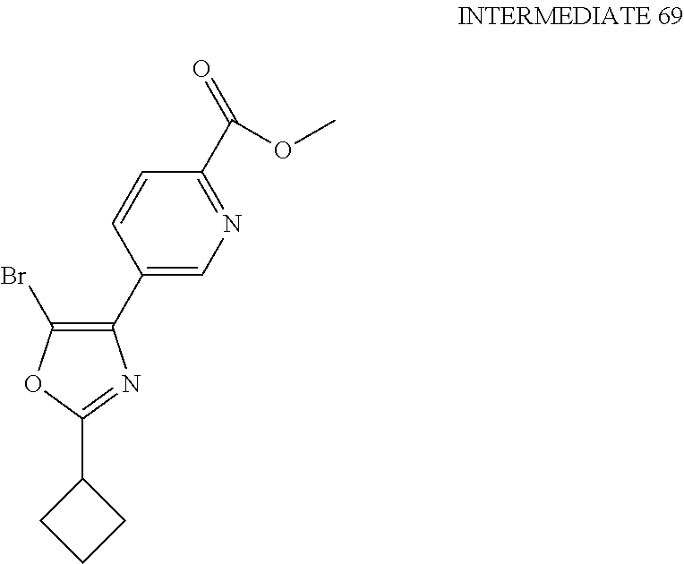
C1(C2=CN=C(C(OC)=O)C=C2)=C(Br)OC(C2CCC2)=N1
